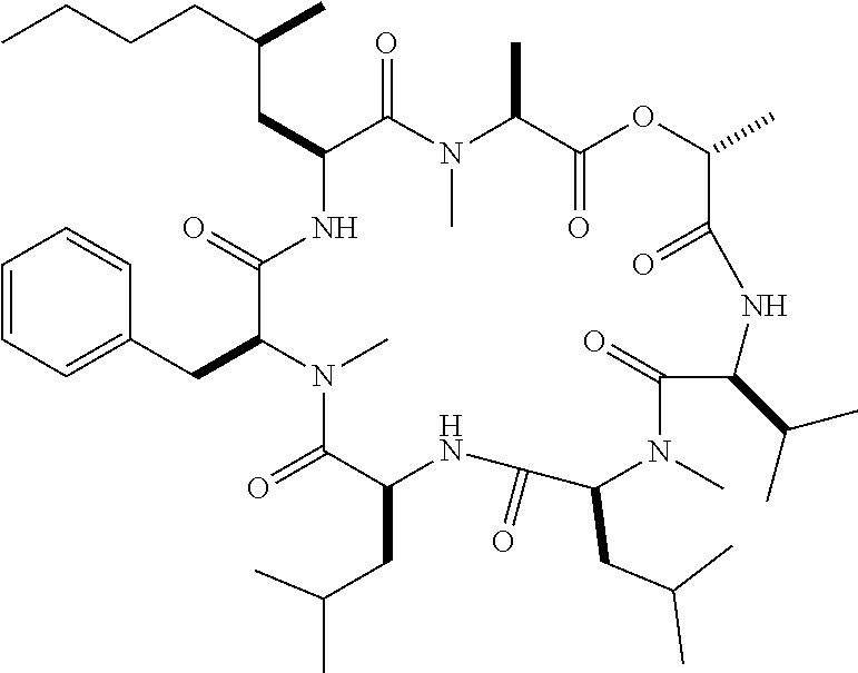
C(CC1NC(=O)C(CC2=CC=CC=C2)N(C)C(=O)C(CC(C)C)NC(=O)C(CC(C)C)N(C)C(=O)C(C(C)C)NC(=O)C(C)OC(=O)C(C)N(C)C1=O)(CCCC)C
